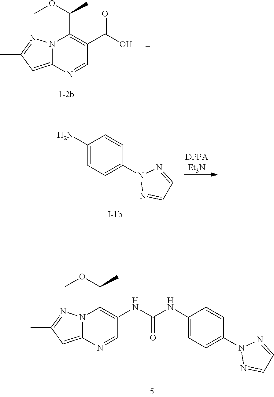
C12=CC(C)=NN1C(C(C)OC)=C(C(=O)O)C=N2.C1(N)=CC=C(N2N=CC=N2)C=C1.C12=CC(C)=NN1C(C(C)OC)=C(NC(NC1=CC=C(N3N=CC=N3)C=C1)=O)C=N2
